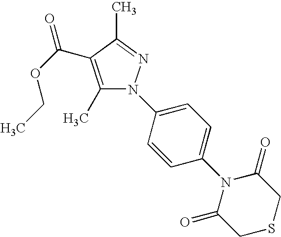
N1(C2=CC=C(N3C(C)=C(C(OCC)=O)C(C)=N3)C=C2)C(=O)CSCC1=O
